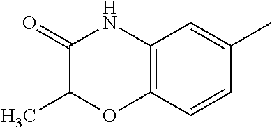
C12=C(C=CC(C)=C1)OC(C)C(=O)N2
